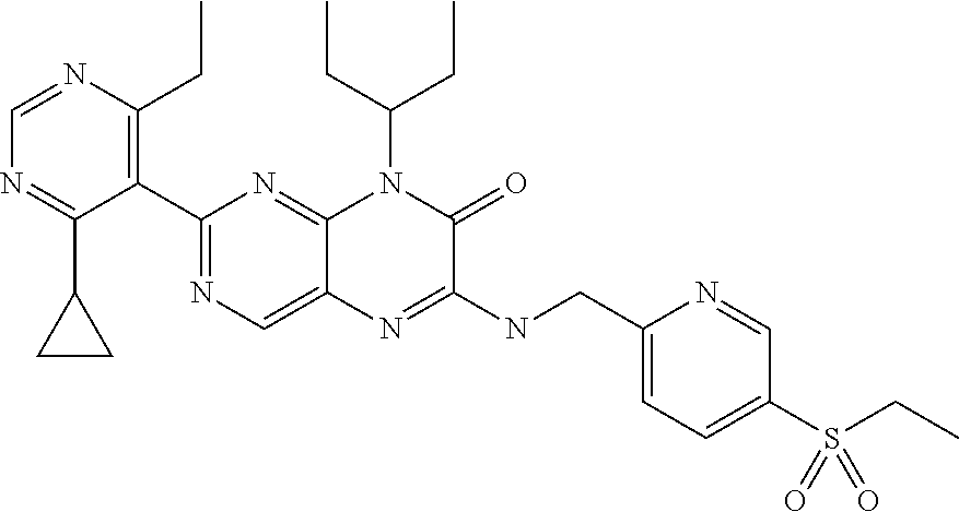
C1=NC(CC)=C(C2=NC=C3C(=N2)N(C(CC)CC)C(=O)C(NCC2=CC=C(S(=O)(=O)CC)C=N2)=N3)C(C2CC2)=N1
